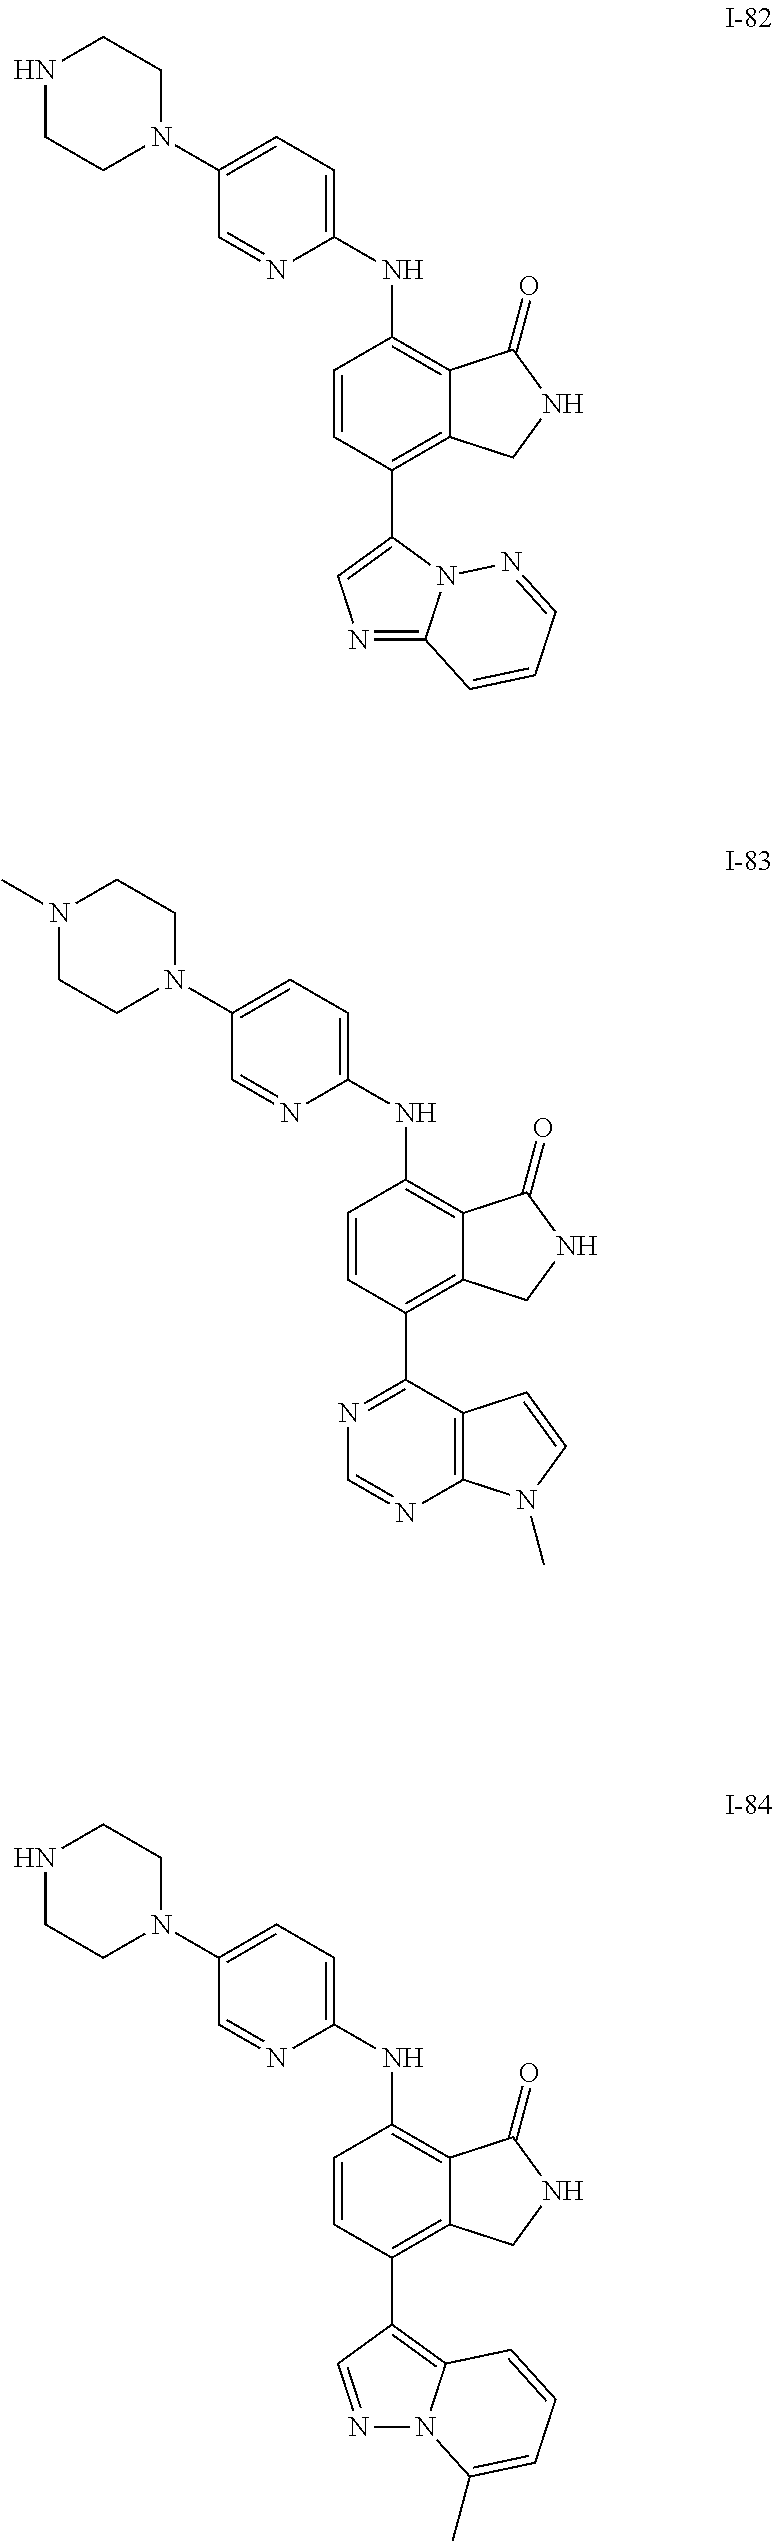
C1=CC(C2=C3N(N=C2)C(C)=CC=C3)=C2C(=C1NC1=CC=C(N3CCNCC3)C=N1)C(=O)NC2.C1(C2=NC=NC3=C2C=CN3C)=C2C(=C(NC3=CC=C(N4CCN(C)CC4)C=N3)C=C1)C(=O)NC2.C1=CC(C2=CN=C3N2N=CC=C3)=C2C(=C1NC1=CC=C(N3CCNCC3)C=N1)C(=O)NC2
